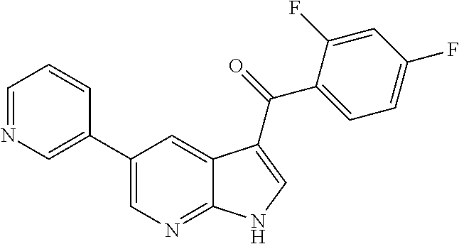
C1(C2=CN=CC=C2)=CN=C2C(=C1)C(C(=O)C1=CC=C(F)C=C1F)=CN2
